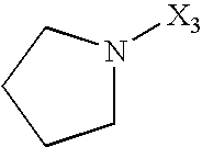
C1N([X3])CCC1
